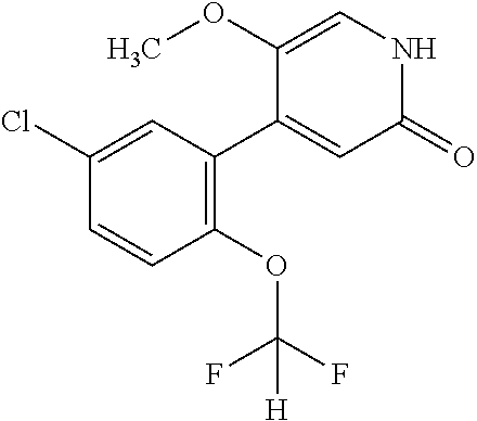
C1(Cl)=CC(C2=CC(=O)NC=C2OC)=C(OC(F)(F)[H])C=C1
